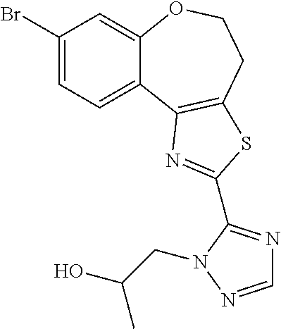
C1(Br)=CC=C2C(=C1)OCCC1=C2N=C(C2=NC=NN2CC(O)C)S1
